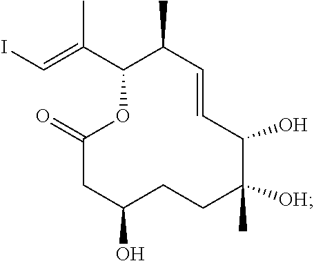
C(=C(C1OC(=O)CC(O)CCC(C)([OH])C(O)C=CC1C)C)I
